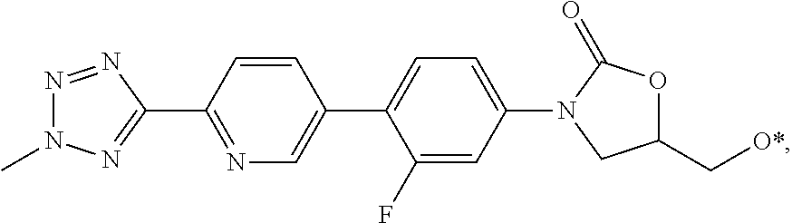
C1=CC(C2=NN(C)N=N2)=NC=C1C1=CC=C(N2CC(C[O*])OC2=O)C=C1F
